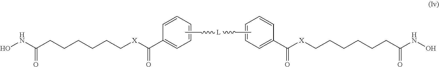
C1=C(C(=O)[X]CCCCCCC(NO)=O)C=CC=C1.CC[L]CC.C1=CC=CC=C1C([X]CCCCCCC(NO)=O)=O
